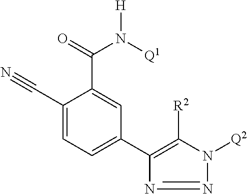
C1(C#N)=CC=C(C2=C([R2])N([Q2])N=N2)C=C1C(=O)N([Q1])[H]
